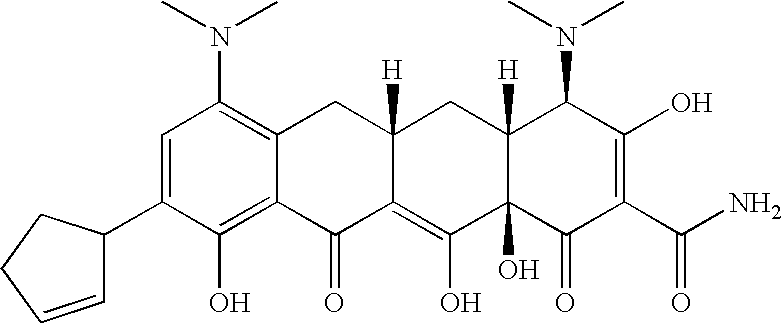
C1=C(C2C=CCC2)C(O)=C2C(=C1N(C)C)CC1([H])C(=C(O)C3(O)C([H])(C1)C(N(C)C)C(O)=C(C(N)=O)C3=O)C2=O
